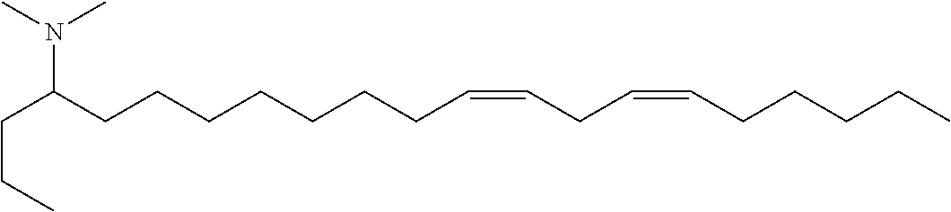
C(C(CCCCCCCC=CCC=CCCCCC)N(C)C)CC
